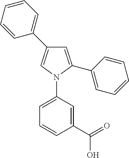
C1=CC=CC(C2=CN(C3=CC=CC(C(=O)O)=C3)C(C3=CC=CC=C3)=C2)=C1
